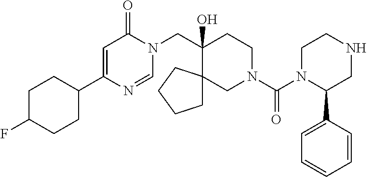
C1(C2CCC(F)CC2)=CC(=O)N(CC2(O)CCN(C(=O)N3C(C4=CC=CC=C4)CNCC3)CC23CCCC3)C=N1
